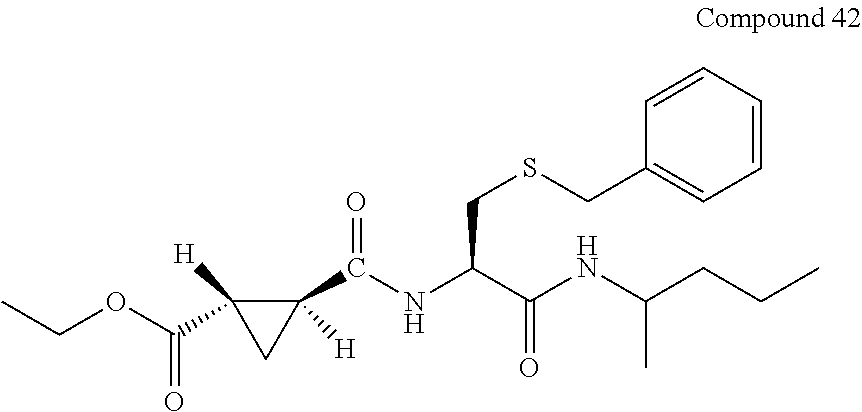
CCOC(C1([H])C(C(=O)NC(C(NC(CCC)C)=O)CSCC2=CC=CC=C2)([H])C1)=O
